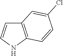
C12=C(NC=C1)C=CC(Cl)=C2
